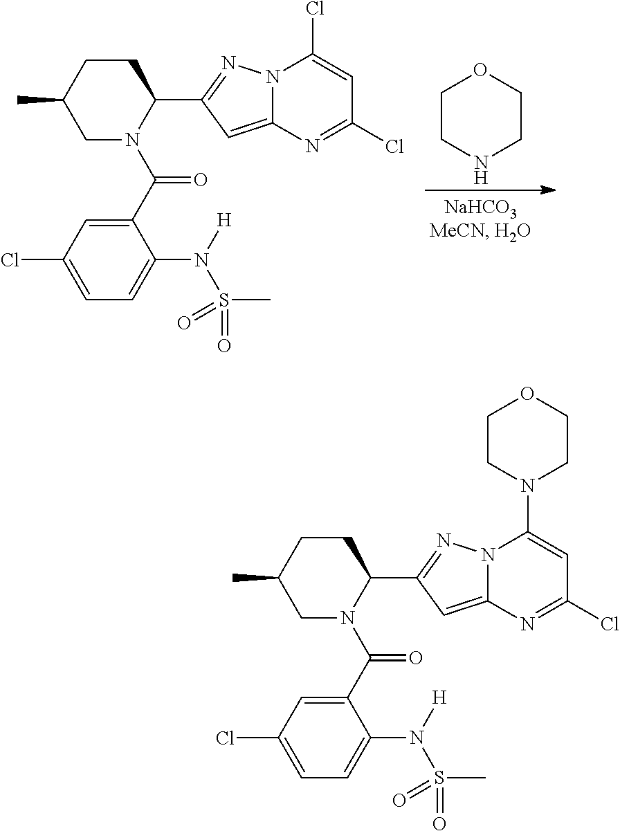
C1CNCCO1.C1(C2=NN3C(=C2)N=C(Cl)C=C3Cl)CCC(C)CN1C(C1=CC(Cl)=CC=C1N([H])S(C)(=O)=O)=O.C1(C2=NN3C(=C2)N=C(Cl)C=C3N2CCOCC2)CCC(C)CN1C(C1=CC(Cl)=CC=C1N([H])S(C)(=O)=O)=O
